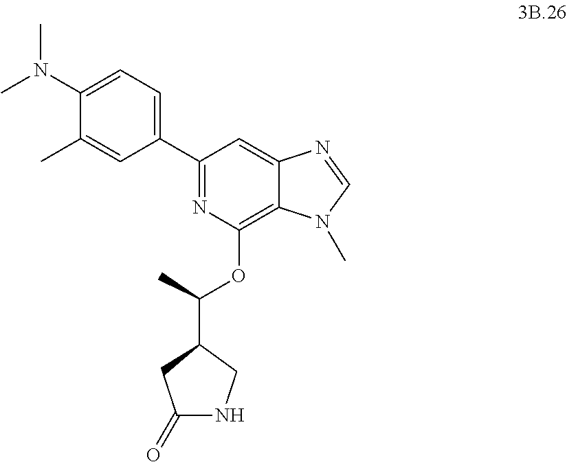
C1(C2=NC(OC(C3CC(=O)NC3)C)=C3C(=C2)N=CN3C)=CC=C(N(C)C)C(C)=C1
